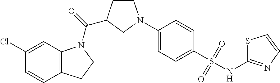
C12=C(C=C(Cl)C=C1)N(C(=O)C1CCN(C3=CC=C(S(NC4=NC=CS4)(=O)=O)C=C3)C1)CC2
